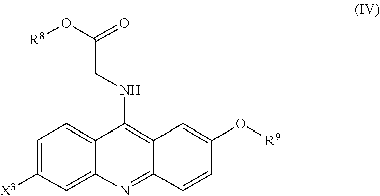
C1=C([X3])C=C2C(=C1)C(NCC(O[R8])=O)=C1C(=N2)C=CC(O[R9])=C1
